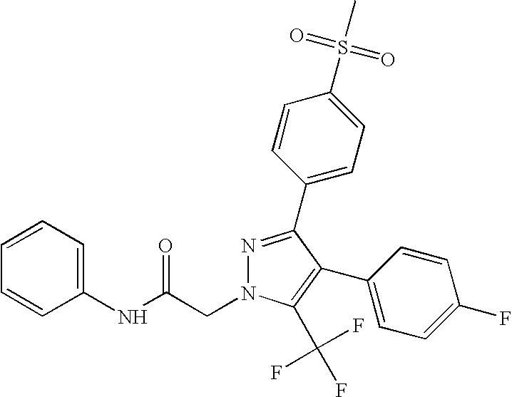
N1=C(C2=CC=C(S(C)(=O)=O)C=C2)C(C2=CC=C(F)C=C2)=C(C(F)(F)F)N1CC(NC1=CC=CC=C1)=O
